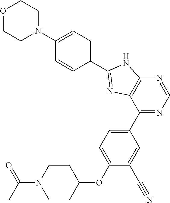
C1CC(OC2=CC=C(C3=NC=NC4=C3N=C(C3=CC=C(N5CCOCC5)C=C3)N4)C=C2C#N)CCN1C(C)=O
